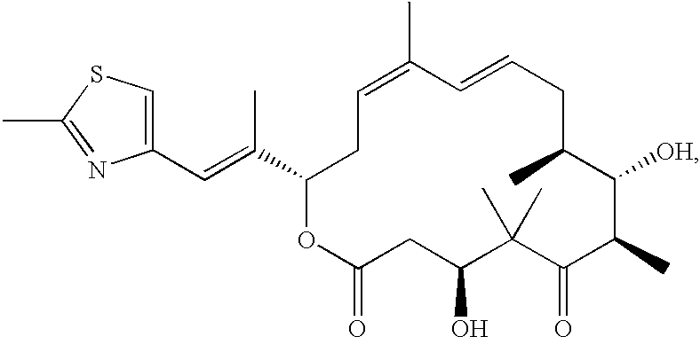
C1(C)=CCC(C(=CC2=CSC(C)=N2)C)OC(=O)CC(O)C(C)(C)C(=O)C(C)C([OH])C(C)CC=C1
